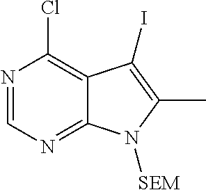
C12=C(Cl)N=CN=C1N([SEM])C(C)=C2I
